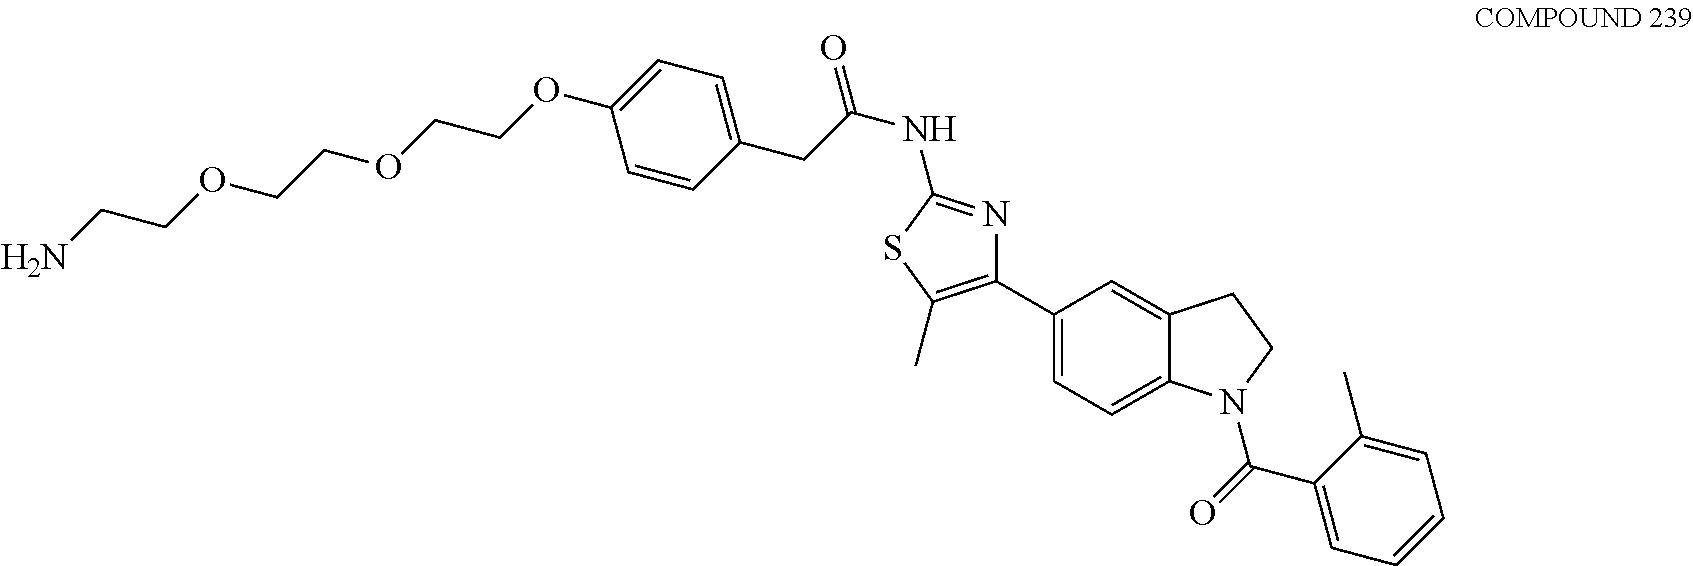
C1=CC(CC(NC2=NC(C3=CC=C4C(=C3)CCN4C(C3=CC=CC=C3C)=O)=C(C)S2)=O)=CC=C1OCCOCCOCCN
